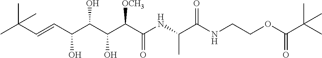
CC(C=CC(C(C(C(C(NC(C(NCCOC(=O)C(C)(C)C)=O)C)=O)[OCH3])O)O)O)(C)C
